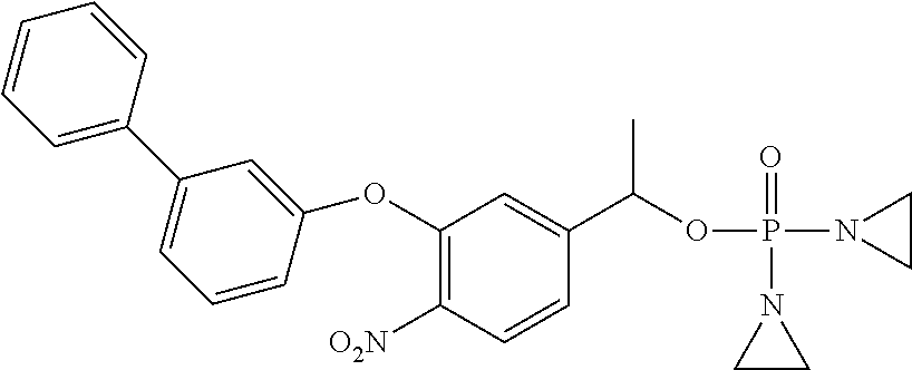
C1(OC2=CC(C3=CC=CC=C3)=CC=C2)=C([O2N])C=CC(C(OP(N2CC2)(=O)N2CC2)C)=C1
